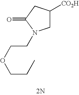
C1([CO2H])CN(CCOCCC)C(=O)C1.[2N]
